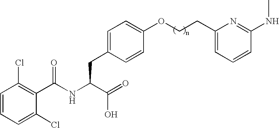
C1=CC=C(Cl)C(C(NC(C(=O)O)CC2=CC=C(OCCC3=CC=CC(NC)=N3)C=C2)=O)=C1Cl
